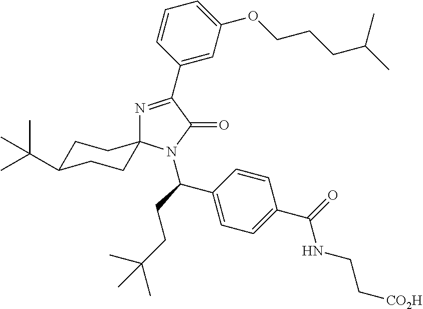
N1=C(C2=CC(OCCCC(C)C)=CC=C2)C(=O)N(C(C2=CC=C(C(NCC[CO2H])=O)C=C2)CCC(C)(C)C)C12CCC(C(C)(C)C)CC2
